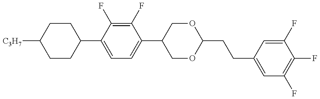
C1CC(C2=CC=C(C3COC(CCC4=CC(F)=C(F)C(F)=C4)OC3)C(F)=C2F)CCC1[C3H7]
